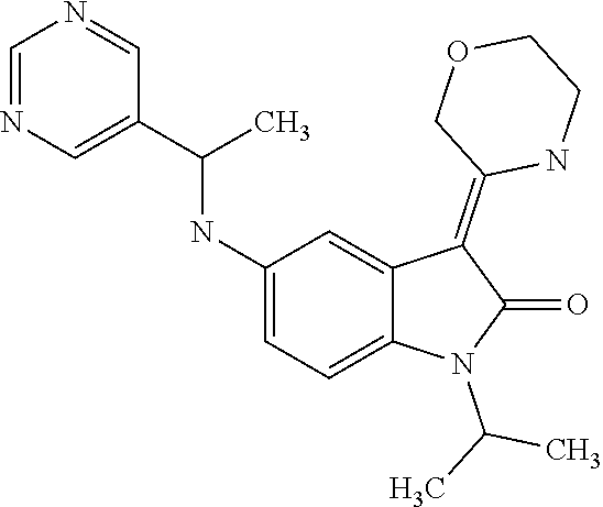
C1(NC(C2=CN=CN=C2)C)=CC=C2C(=C1)C(=C1COCCN1)C(=O)N2C(C)C
